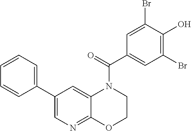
C1(C2=CC=CC=C2)=CN=C2C(=C1)N(C(C1=CC(Br)=C(O)C(Br)=C1)=O)CCO2
